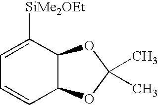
C12C(C([SiMe2OEt])=CC=C1)OC(C)(C)O2
